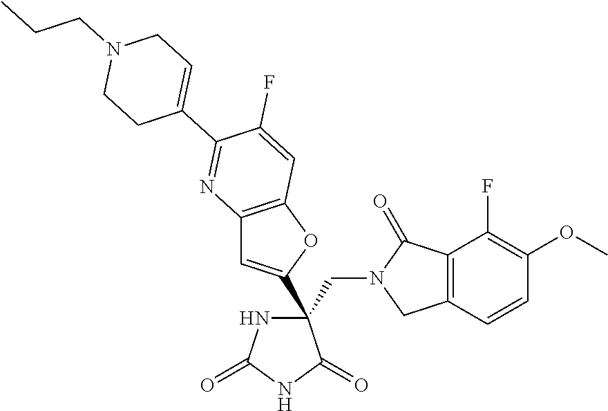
C(C1(C2=CC3=C(O2)C=C(F)C(C2=CCN(CCC)CC2)=N3)NC(=O)NC1=O)N1CC2=C(C1=O)C(F)=C(OC)C=C2
